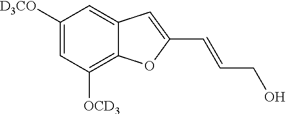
C1([D3CO])=CC([OCD3])=C2C(=C1)C=C(C=CCO)O2
